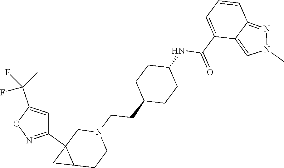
C1(C23CC2CCN(CCC2CCC(NC(C4=CC=CC5=NN(C)C=C45)=O)CC2)C3)=NOC(C(C)(F)F)=C1
